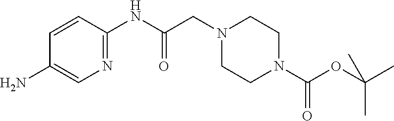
C1(N)=CN=C(NC(=O)CN2CCN(C(OC(C)(C)C)=O)CC2)C=C1
